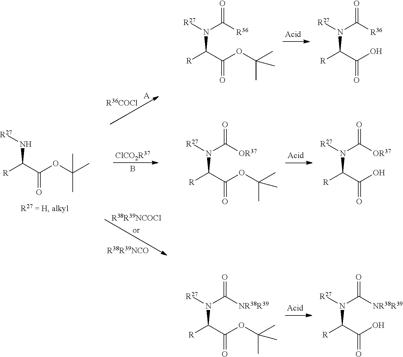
[R]C(C(OC(C)(C)C)=O)N([R27])C([R36])=O.[R]C(C(O)=O)N([R27])C([R36])=O.[R]C(C(OC(C)(C)C)=O)N[R27].[R]C(C(OC(C)(C)C)=O)N([R27])C([OR37])=O.[R]C(C(O)=O)N([R27])C([OR37])=O.[R36COCl].[A].[R38R39NCO].[ClCO2R37].B.[R]C(C(OC(C)(C)C)=O)N([R27])C([NR38R39])=O.[R]C(C(O)=O)N([R27])C([NR38R39])=O
